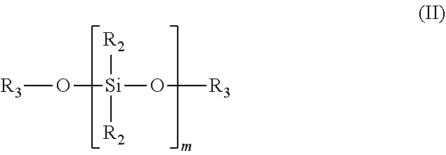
[R3]O[Si]([R2])([R2])O[R3]
